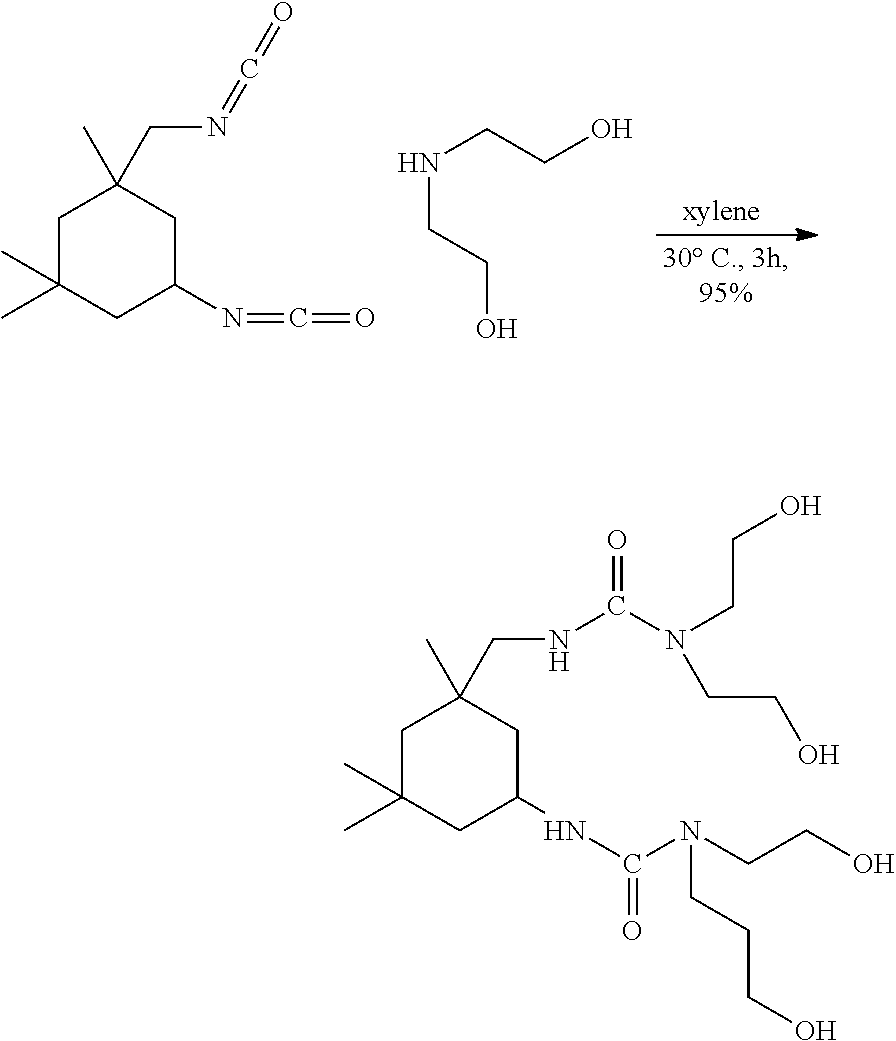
C1C(C)(C)CC(N=C=O)CC1(C)CN=C=O.C(O)CNCCO.C1C(C)(C)CC(NC(N(CCO)CCCO)=O)CC1(C)CNC(N(CCO)CCO)=O
